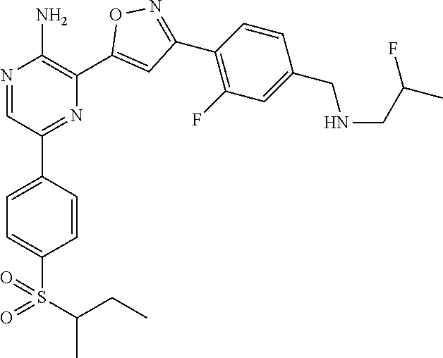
N1=CC(C2=CC=C(S(=O)(C(C)CC)=O)C=C2)=NC(C2=CC(C3=C(F)C=C(CNCC(F)C)C=C3)=NO2)=C1N
